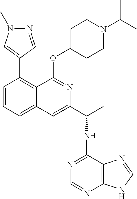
N1=CC(C2=C3C(=CC=C2)C=C(C(C)NC2=NC=NC4=C2N=CN4)N=C3OC2CCN(C(C)C)CC2)=CN1C
